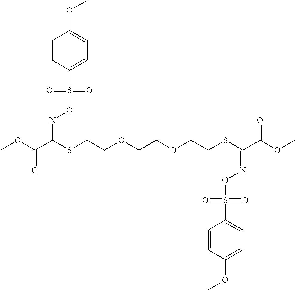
COC(C(SCCOCCOCCSC(C(OC)=O)=NOS(C1=CC=C(OC)C=C1)(=O)=O)=NOS(C1=CC=C(OC)C=C1)(=O)=O)=O
